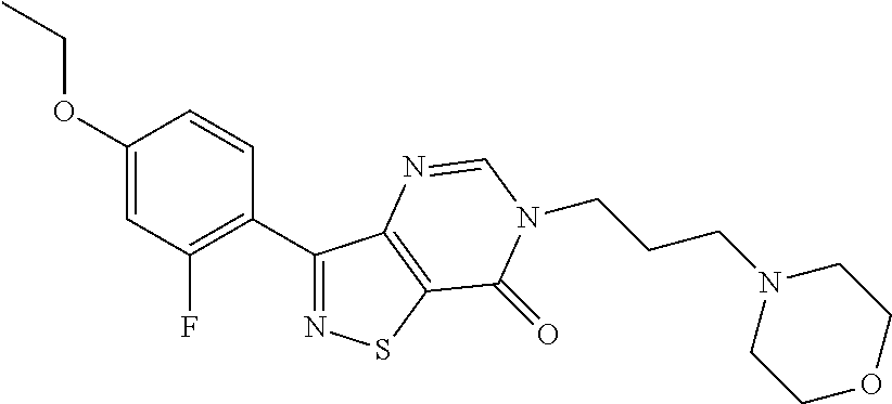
C1(OCC)=CC(F)=C(C2=NSC3=C2N=CN(CCCN2CCOCC2)C3=O)C=C1
